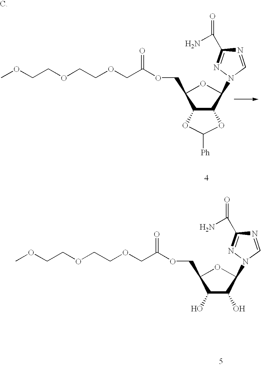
C1(COC(COCCOCCOC)=O)C(O)C(O)C(N2N=C(C(N)=O)N=C2)O1.C1(COC(COCCOCCOC)=O)C2C(C(N3N=C(C(N)=O)N=C3)O1)OC([Ph])O2
